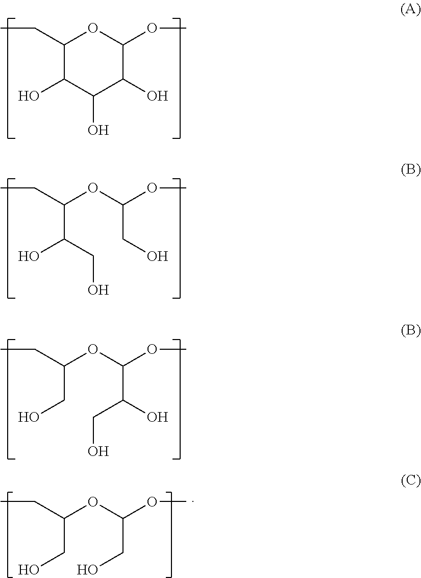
C1(CC)C(O)C(O)C(O)C(OC)O1.C(C(CO)O)(OC(CO)OC)CC.C(CO)(OC(C(CO)O)OC)CC.C(CO)(OC(CO)OC)CC
